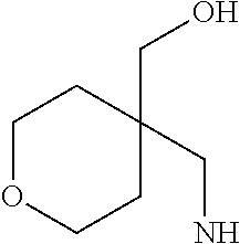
C1OCCC(CO)(CN)C1
